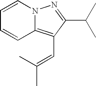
C1=CN2C(=C(C=C(C)C)C(C(C)C)=N2)C=C1
